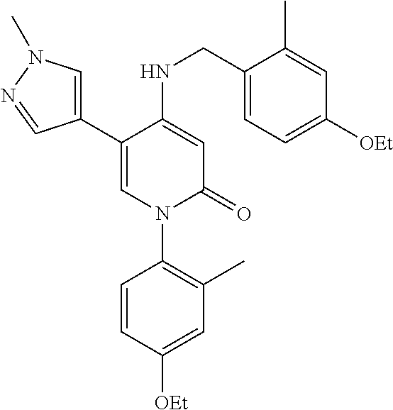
C1(C2=CN(C)N=C2)=CN(C2=C(C)C=C([OEt])C=C2)C(=O)C=C1NCC1=CC=C([OEt])C=C1C
